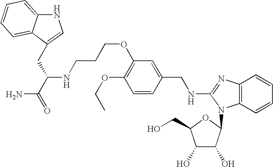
C1(OCC)=C(OCCCNC(C(N)=O)CC2=CNC3=CC=CC=C32)C=C(CNC2=NC3=C(C=CC=C3)N2C2C(O)C(O)C(CO)O2)C=C1
